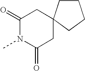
C1(=O)N(C)C(=O)CC2(C1)CCCC2
